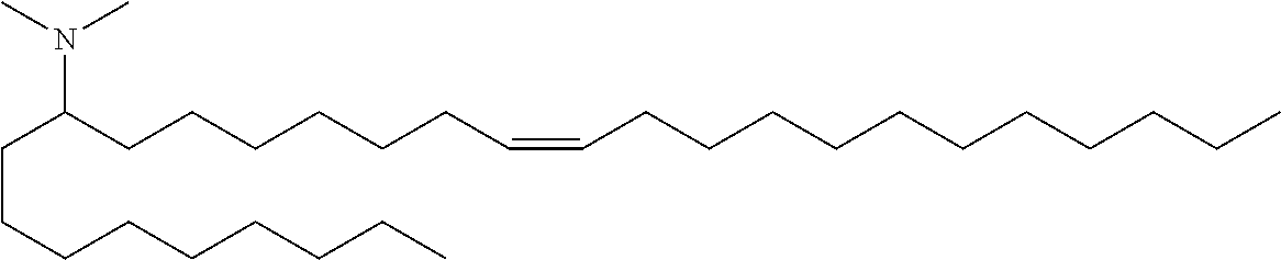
C(CCCCCCCC)C(CCCCCCC=CCCCCCCCCCCC)N(C)C
